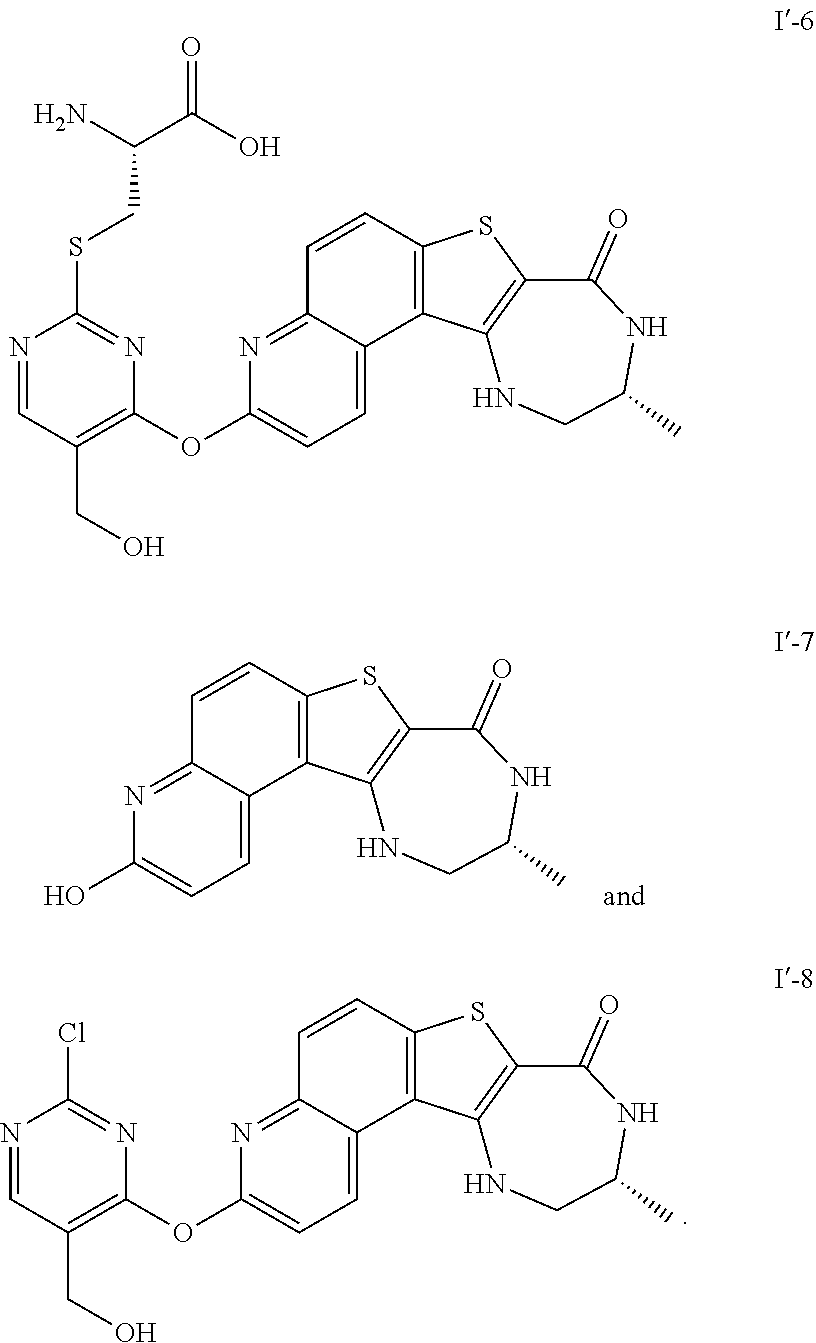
N1=CC(CO)=C(OC2=CC=C3C(=N2)C=CC2=C3C3=C(S2)C(=O)NC(C)CN3)N=C1Cl.OC1=CC=C2C(=N1)C=CC1=C2C2=C(S1)C(=O)NC(C)CN2.N1=CC(CO)=C(OC2=CC=C3C(=N2)C=CC2=C3C3=C(S2)C(=O)NC(C)CN3)N=C1SCC(C(O)=O)N
